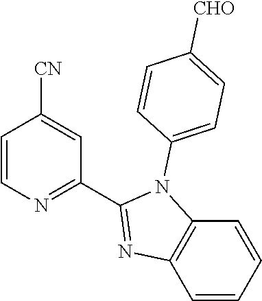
C1=CN=C(C2=NC3=C(N2C2=CC=C([CHO])C=C2)C=CC=C3)C=C1[CN]
